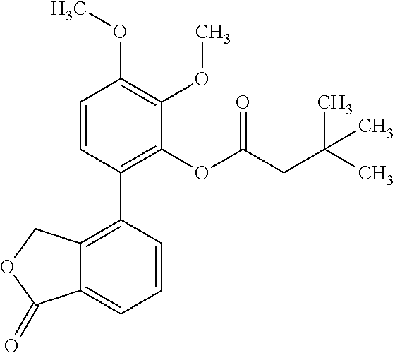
C1=CC(C2=C3C(=CC=C2)C(=O)OC3)=C(OC(CC(C)(C)C)=O)C(OC)=C1OC
